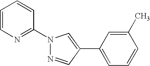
N1(C2=NC=CC=C2)N=CC(C2=CC=CC(C)=C2)=C1
